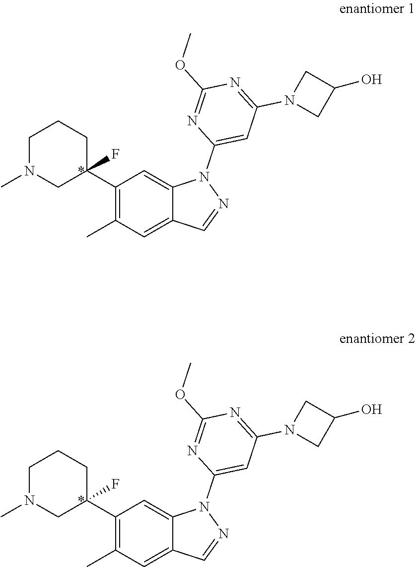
C1(C2(F)CCCN(C)C2)=C(C)C=C2C(=C1)N(C1=CC(N3CC(O)C3)=NC(OC)=N1)N=C2.C1(C2(F)CCCN(C)C2)=C(C)C=C2C(=C1)N(C1=CC(N3CC(O)C3)=NC(OC)=N1)N=C2
